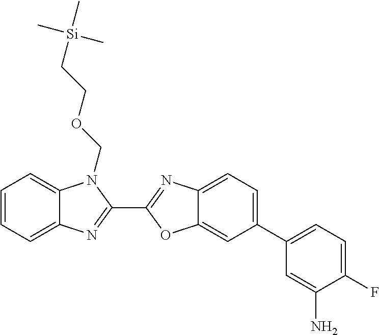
C12=CC=C(C3=CC=C(F)C(N)=C3)C=C1OC(C1=NC3=CC=CC=C3N1COCC[Si](C)(C)C)=N2
